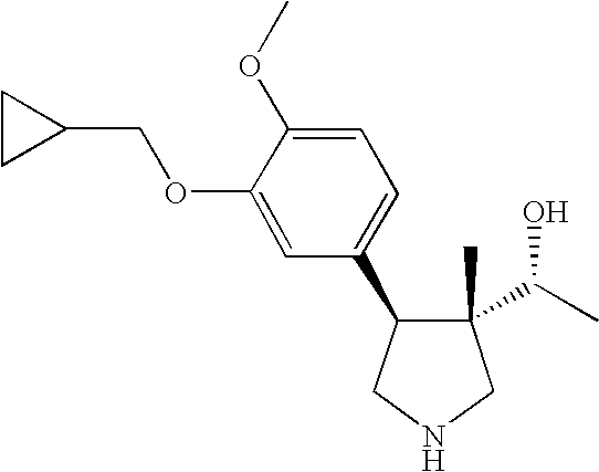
C1(C2C(C)(C(O)C)CNC2)=CC=C(OC)C(OCC2CC2)=C1
